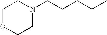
C1OCCN(CCCCC)C1
